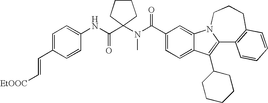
C12=CC=C(C(N(C3(C(NC4=CC=C(C=C[EtOOC])C=C4)=O)CCCC3)C)=O)C=C1N1C(=C2C2CCCCC2)C2=C(CCC1)C=CC=C2
